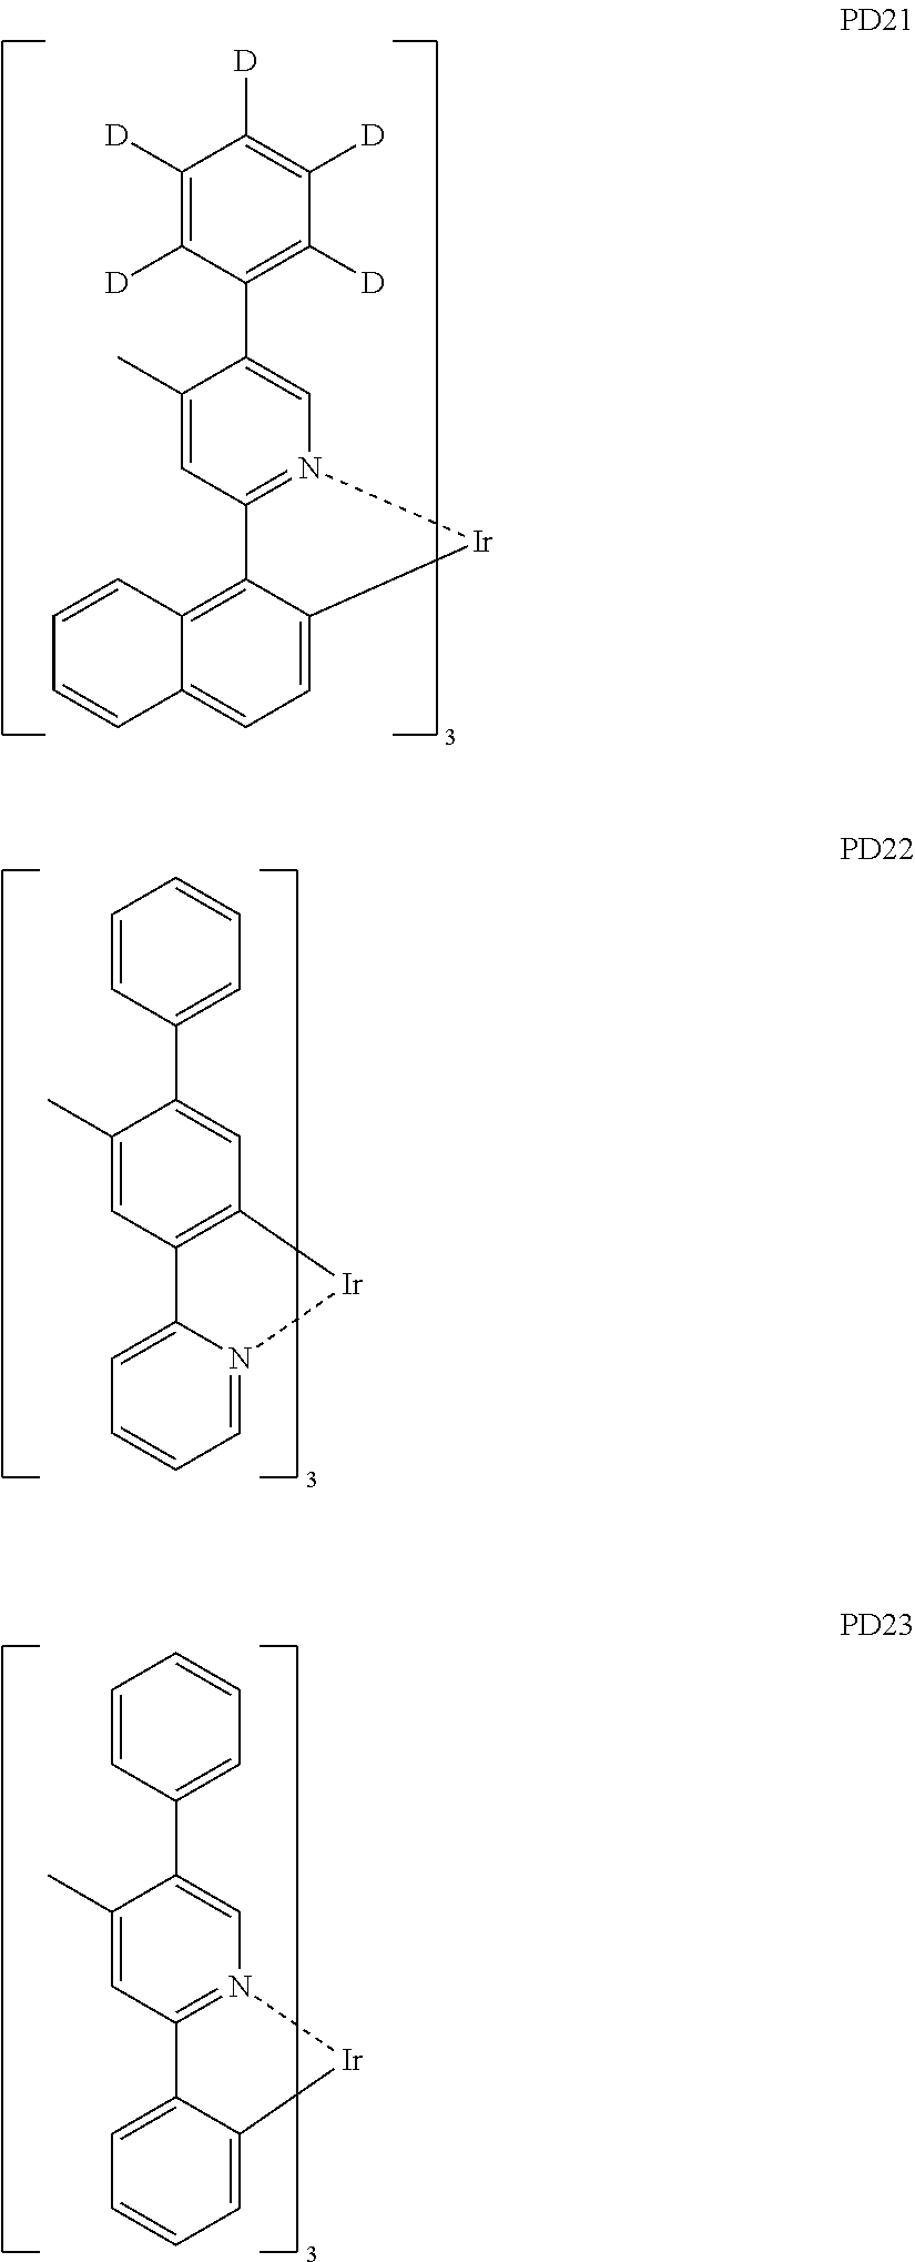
C12=C3C(=CC=C1C=CC=C2)[Ir]N1=C3C=C(C)C(C2=C([D])C([D])=C([D])C([D])=C2[D])=C1.C1=C2N(=CC=C1)[Ir]C1=C2C=C(C)C(C2=CC=CC=C2)=C1.C1=C2C(=CC=C1)[Ir]N1=C2C=C(C)C(C2=CC=CC=C2)=C1
